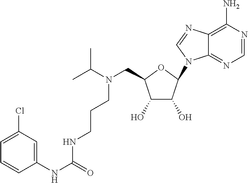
C1(NC(=O)NCCCN(C(C)C)CC2C(O)C(O)C(N3C4=NC=NC(N)=C4N=C3)O2)=CC(Cl)=CC=C1
